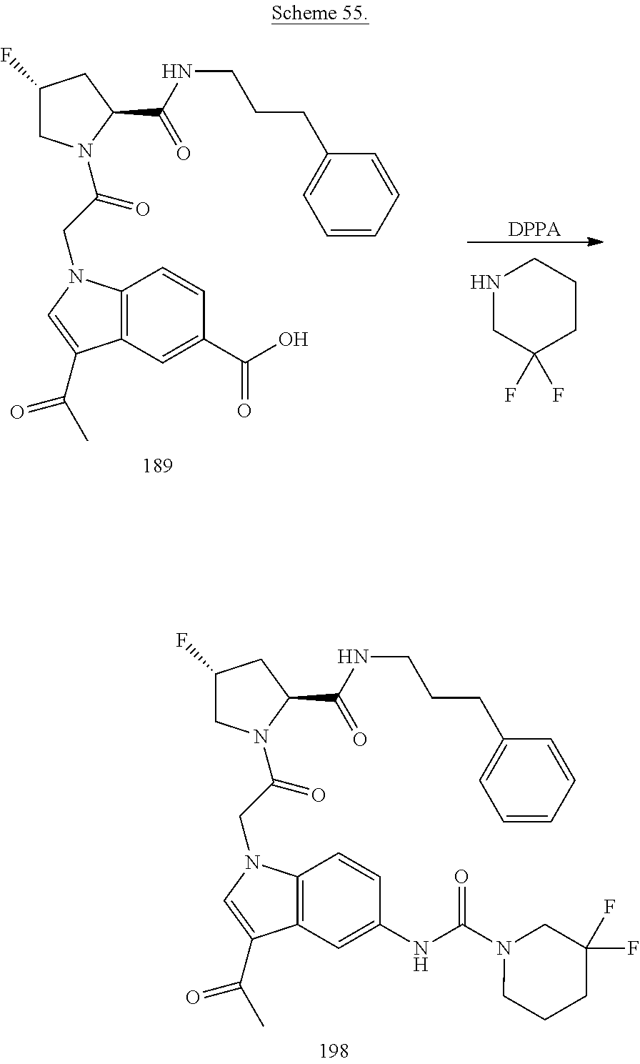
[DPPA].C12=C(C=C(C(O)=O)C=C1)C(C(C)=O)=CN2CC(=O)N1CC(F)CC1C(NCCCC1=CC=CC=C1)=O.N1CC(F)(F)CCC1.C12=C(C=C(NC(N3CCCC(F)(F)C3)=O)C=C1)C(C(C)=O)=CN2CC(=O)N1CC(F)CC1C(NCCCC1=CC=CC=C1)=O
